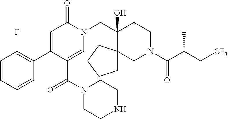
C1=CC=CC(C2=CC(=O)N(CC3(O)C4(CN(C(C(C[CF3])C)=O)CC3)CCCC4)C=C2C(N2CCNCC2)=O)=C1F
